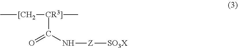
C[[CH2][CR3]](C)C(N[Z][SO3X])=O
